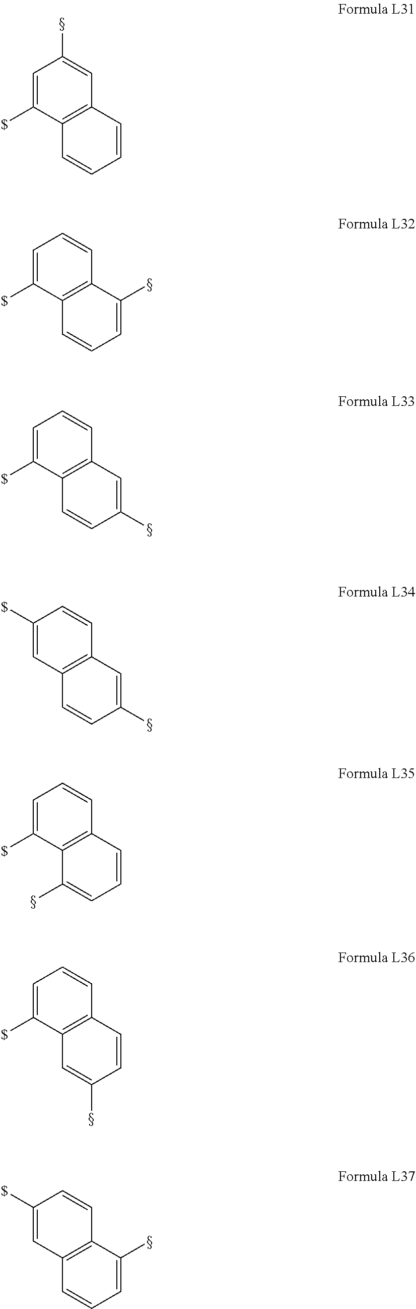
C1=C([$])C2=C(C=C1C)C=CC=C2.C1=C([$])C2=C(C=C1)C(C)=CC=C2.C1=C([$])C2=C(C=C1)C=C(C)C=C2.C1([$])=CC2=C(C=C1)C=C(C)C=C2.C1=C([$])C2=C(C=C1)C=CC=C2C.C1=C([$])C2=C(C=C1)C=CC(C)=C2.C1([$])=CC2=C(C=C1)C(C)=CC=C2
